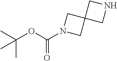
N1(C(OC(C)(C)C)=O)CC2(C1)CNC2
